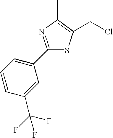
C1(C2=CC=CC(C(F)(F)F)=C2)=NC(C)=C(CCl)S1
